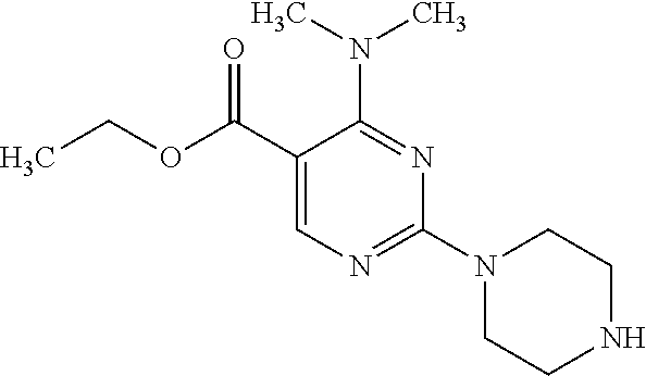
N(C1=NC(N2CCNCC2)=NC=C1C(OCC)=O)(C)C
